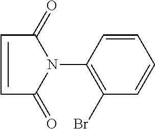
C1=CC(N2C(=O)C=CC2=O)=C(Br)C=C1
